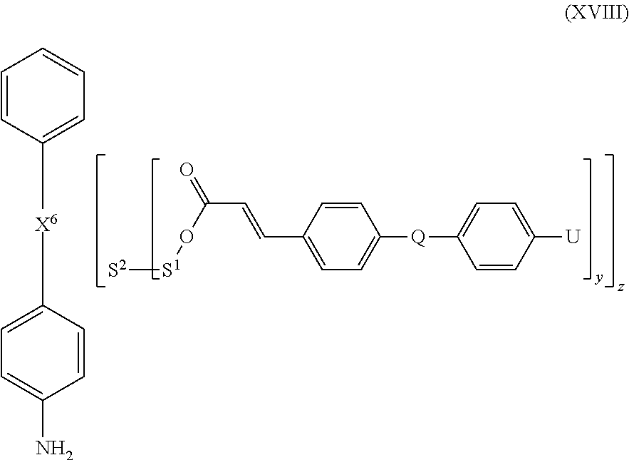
[S2][S1]OC(C=CC1=CC=C([Q]C2=CC=C([U])C=C2)C=C1)=O.C1=CC([X6]C2=CC=C(N)C=C2)=CC=C1
